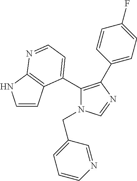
C1(C2=CC=NC3=C2C=CN3)=C(C2=CC=C(F)C=C2)N=CN1CC1=CC=CN=C1
